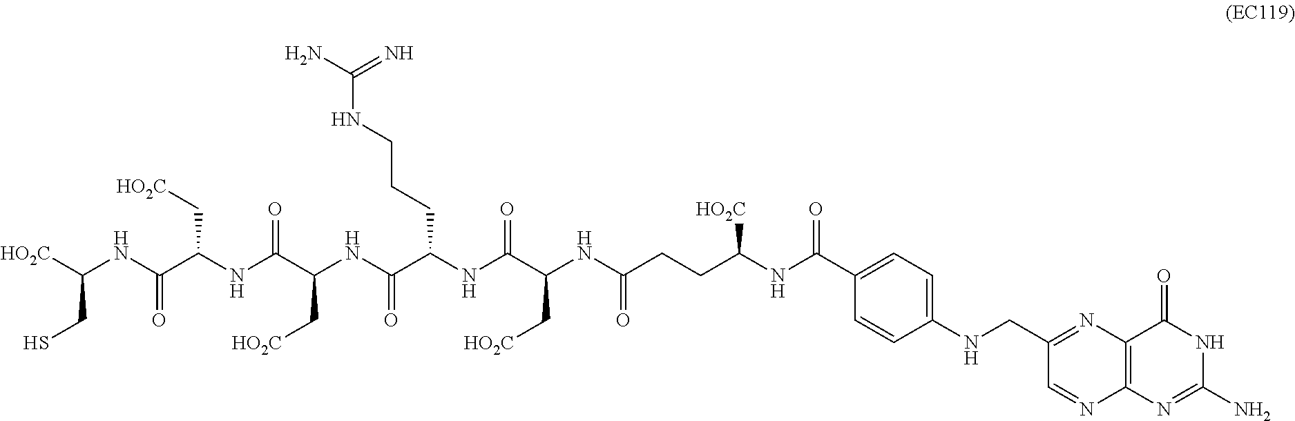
C1=C(NCC2=NC3=C(N=C2)N=C(N)NC3=O)C=CC(C(NC(CCC(NC(C(NC(C(=O)NC(C[HO2C])C(NC(C(NC([HO2C])CS)=O)C[HO2C])=O)CCCNC(N)=N)=O)C[HO2C])=O)[HO2C])=O)=C1
